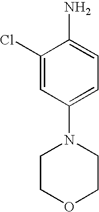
C1(Cl)=CC(N2CCOCC2)=CC=C1N
